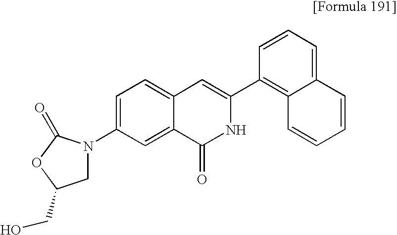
C1=C(N2CC(CO)OC2=O)C=C2C(=C1)C=C(C1=C3C(=CC=C1)C=CC=C3)NC2=O
